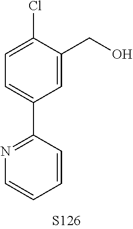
C1(C2=CC=C(Cl)C(CO)=C2)=NC=CC=C1
